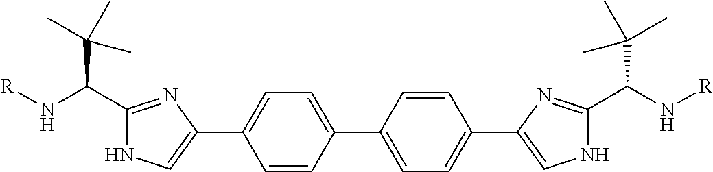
C(C(C)(C)C)(N[R])C1=NC(C2=CC=C(C3=CC=C(C4=CNC(C(N[R])C(C)(C)C)=N4)C=C3)C=C2)=CN1
